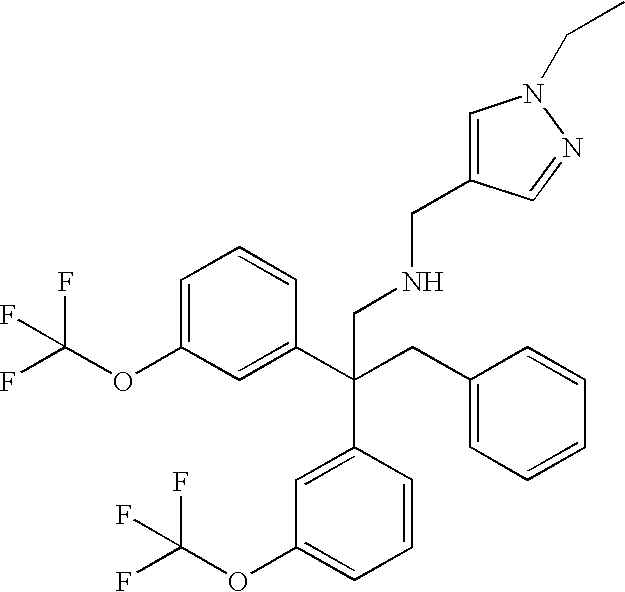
C1=C(OC(F)(F)F)C=C(C(CC2=CC=CC=C2)(C2=CC(OC(F)(F)F)=CC=C2)CNCC2=CN(CC)N=C2)C=C1
